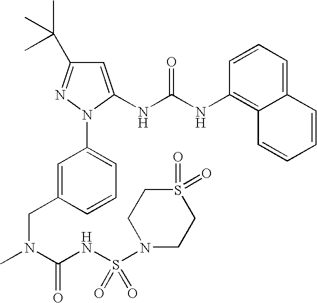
C1=C(CN(C)C(NS(=O)(=O)N2CCS(=O)(=O)CC2)=O)C=CC=C1N1N=C(C(C)(C)C)C=C1NC(NC1=C2C(=CC=C1)C=CC=C2)=O
